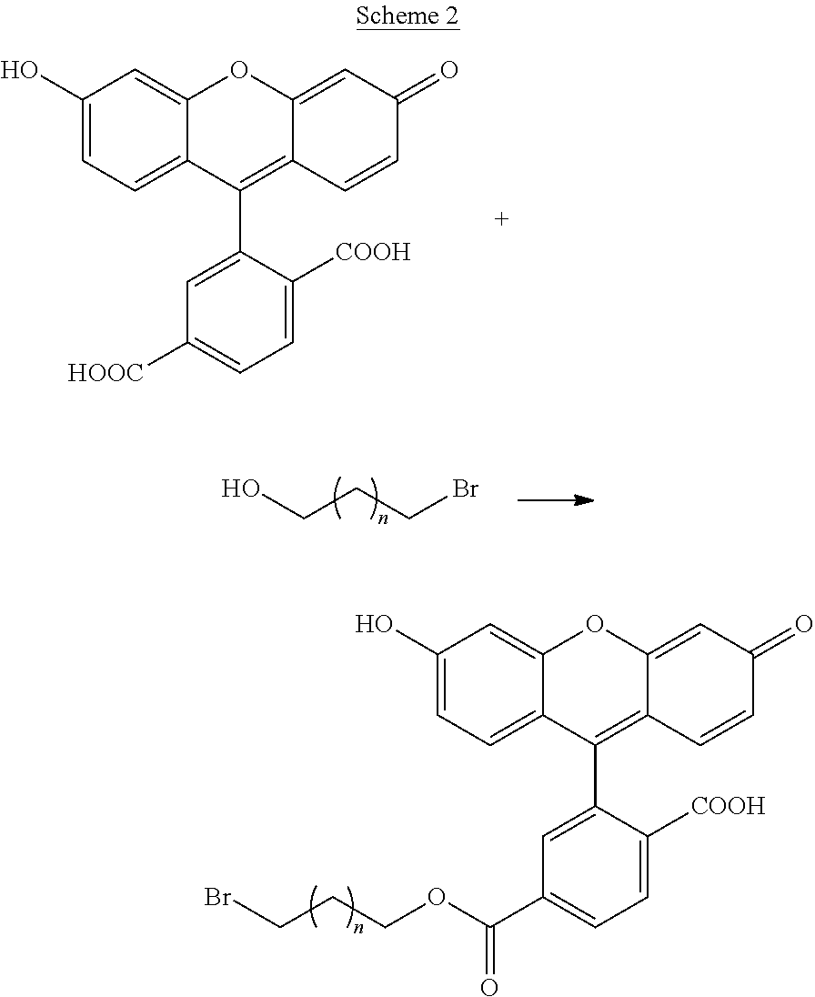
C1(O)=CC=C2C(=C1)OC1=CC(=O)C=CC1=C2C1=CC(C(OCCCBr)=O)=CC=C1[COOH].C1(O)=CC=C2C(=C1)OC1=CC(=O)C=CC1=C2C1=CC([HOOC])=CC=C1[COOH].OCCCBr
